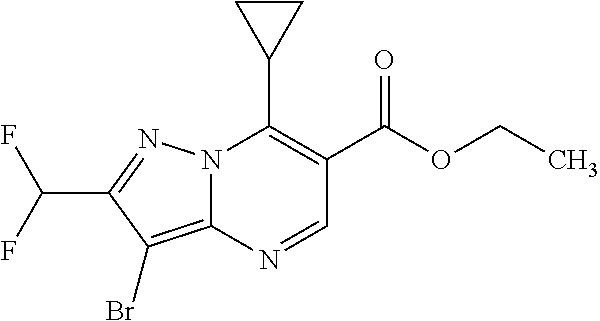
N12C(=C(Br)C(C(F)F)=N1)N=CC(C(OCC)=O)=C2C1CC1
